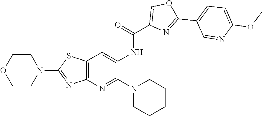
N1(C2=NC3=C(SC(N4CCOCC4)=N3)C=C2NC(=O)C2=COC(C3=CC=C(OC)N=C3)=N2)CCCCC1
